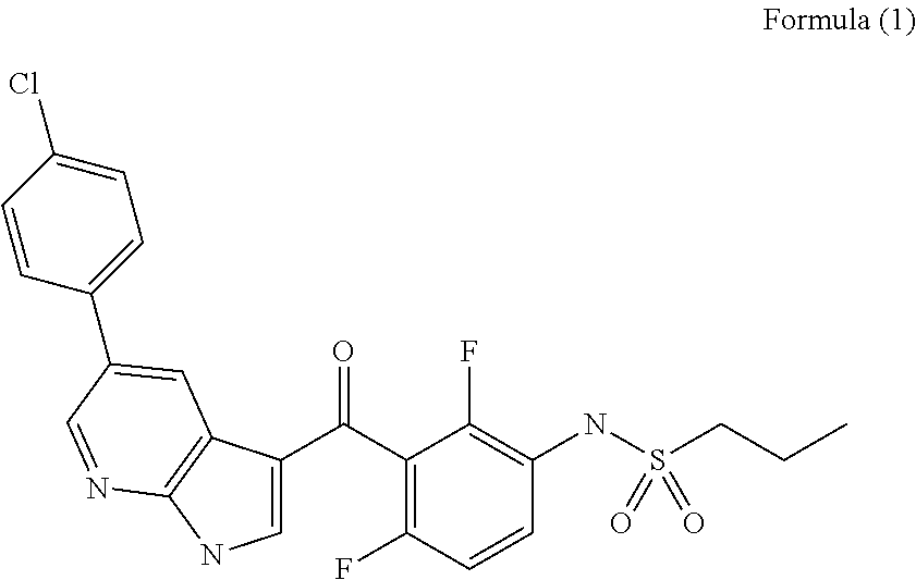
C1(F)=C(C(C2=CNC3=C2C=C(C2=CC=C(Cl)C=C2)C=N3)=O)C(F)=C(NS(CCC)(=O)=O)C=C1
